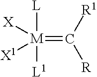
[M](=C([R1])[R])([X1])([X])([L])[L1]
